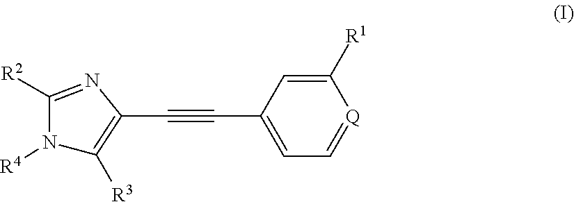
[R4]N1C([R3])=C(C#CC2=CC=[Q]C([R1])=C2)N=C1[R2]
